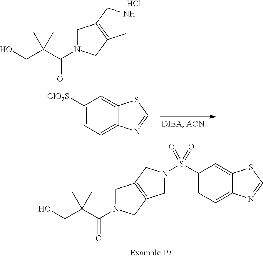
OCC(C(=O)N1CC2=C(C1)CN(S(C1=CC=C3C(=C1)SC=N3)(=O)=O)C2)(C)C.OCC(C(=O)N1CC2=C(C1)CNC2)(C)C.Cl.C1([ClO2S])=CC=C2C(=C1)SC=N2
